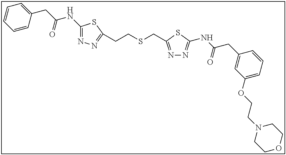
C1(NC(CC2=CC=CC=C2)=O)=NN=C(CCSCC2=NN=C(NC(CC3=CC(OCCN4CCOCC4)=CC=C3)=O)S2)S1
